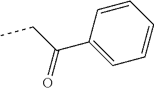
C1=C(C(CC)=O)C=CC=C1
